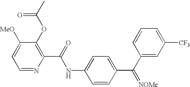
N(C1=CC=C(C(C2=CC([CF3])=CC=C2)=[NOMe])C=C1)C(C1=C(OC(C)=O)C([MeO])=CC=N1)=O
